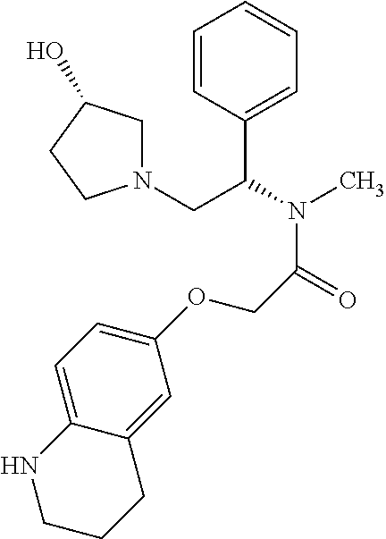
C1=CC(C(N(C)C(=O)COC2=CC=C3C(=C2)CCCN3)CN2CC(O)CC2)=CC=C1
